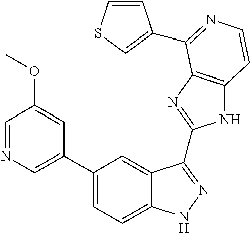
C1(C2=CN=CC(OC)=C2)=CC=C2C(=C1)C(C1=NC3=C(N1)C=CN=C3C1=CSC=C1)=NN2
